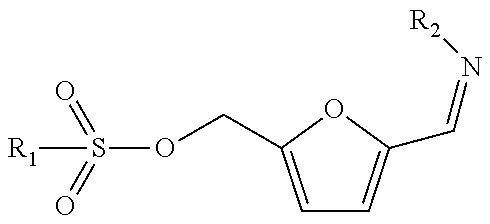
S(OCC1=CC=C(C=N[R2])O1)(=O)(=O)[R1]
